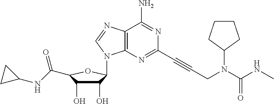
C1(O)C(O)C(C(NC2CC2)=O)OC1N1C2=C(N=C1)C(N)=NC(C#CCN(C(NC)=O)C1CCCC1)=N2
